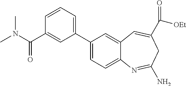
C1(C2=CC=C3C(=C2)C=C(C([OEt])=O)CC(N)=N3)=CC=CC(C(=O)N(C)C)=C1
